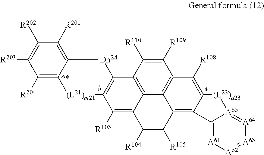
C1([R202])=C([R203])C([R204])=C2C(=C1[R201])[Dn2A]C1=C([(L21)m21]2)C([R103])=C2C3=C1C([R110])=C([R109])C1=C3C(=C3C(=C1[R108])[(L23)q23][A65]1=[A64][A63]=[A62][A61]=C31)C([R105])=C2[R104]
